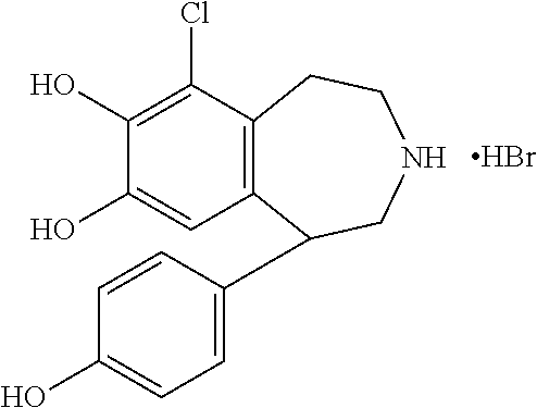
C1(O)=C(Cl)C2=C(C=C1O)C(C1=CC=C(O)C=C1)CNCC2.Br
